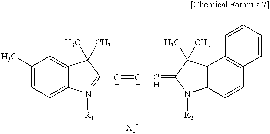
C1(C)=CC=C2C(=C1)C(C)(C)C(C=CC=C1N([R2])C3C=CC4=C(C=CC=C4)C3C1(C)C)=[N+]2[R1]
